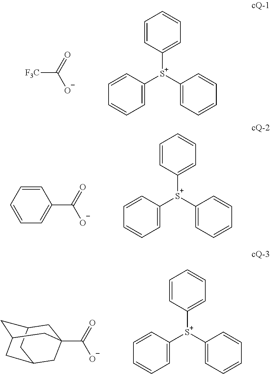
C1=CC=C([S+](C2=CC=CC=C2)C2=CC=CC=C2)C=C1.[F3C]C(=O)[O-].C1=CC=C([S+](C2=CC=CC=C2)C2=CC=CC=C2)C=C1.C1(C(=O)[O-])=CC=CC=C1.C1=CC=C([S+](C2=CC=CC=C2)C2=CC=CC=C2)C=C1.C(=O)([O-])C12CC3CC(CC(C1)C3)C2
